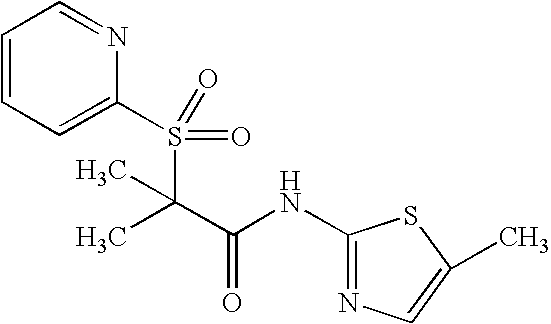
C1=CC=C(S(C(C)(C(=O)NC2=NC=C(C)S2)C)(=O)=O)N=C1
